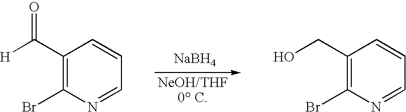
[NaBH4].C1(C([H])=O)=C(Br)N=CC=C1.C1(CO)=C(Br)N=CC=C1
